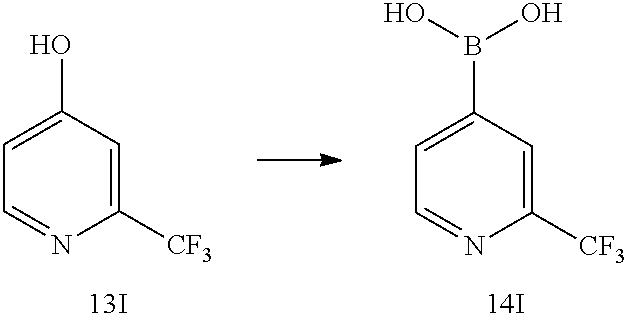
C1=C(O)C=C([CF3])N=C1.C1=C(B(O)O)C=C([CF3])N=C1
